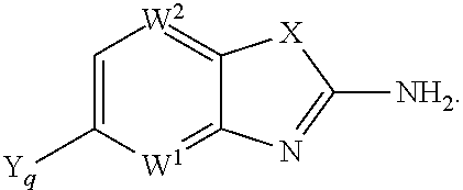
C12=[W2]C=C([Yq])[W1]=C1N=C([NH2])[X]2
